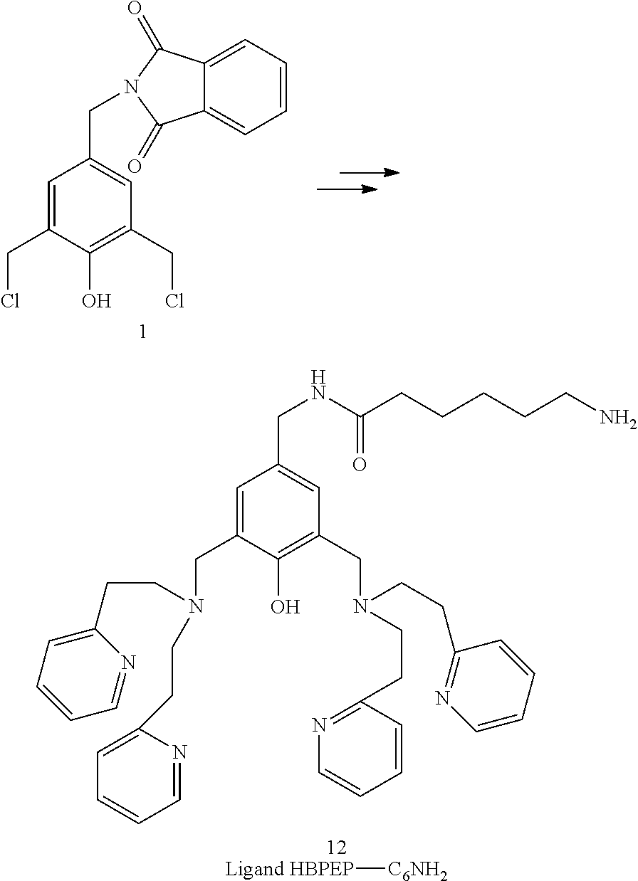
C1=C(CCl)C(O)=C(CCl)C=C1CN1C(=O)C2=CC=CC=C2C1=O.[C6NH2][Ligand HBPEP].C1=C(CN(CCC2=CC=CC=N2)CCC2=CC=CC=N2)C(O)=C(CN(CCC2=NC=CC=C2)CCC2=NC=CC=C2)C=C1CNC(=O)CCCCCN
